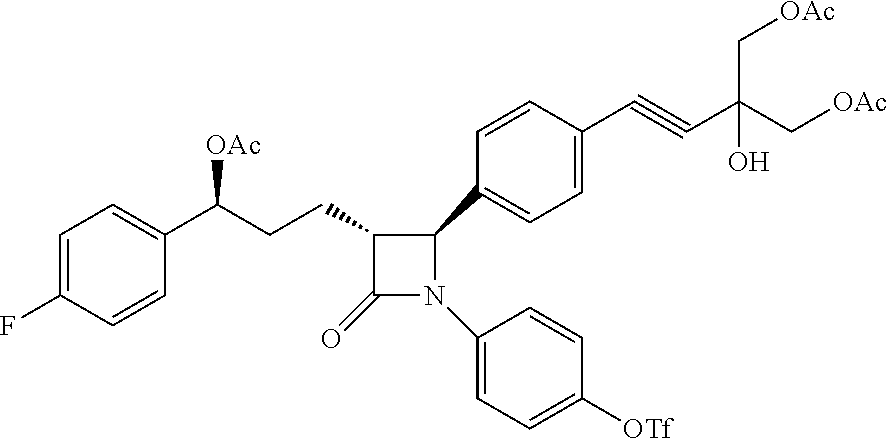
C1=C(F)C=CC(C(CCC2C(=O)N(C3=CC=C([OTf])C=C3)C2C2=CC=C(C#CC(C[OAc])(C[OAc])O)C=C2)[OAc])=C1
